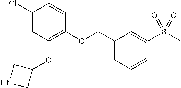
C1(OCC2=CC=CC(S(C)(=O)=O)=C2)=C(OC2CNC2)C=C(Cl)C=C1
